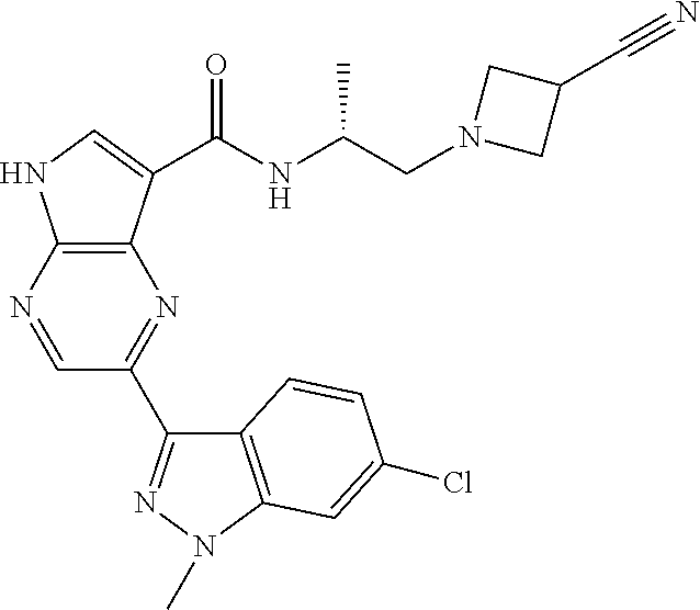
N1=CC(C2=NN(C)C3=C2C=CC(Cl)=C3)=NC2=C1NC=C2C(NC(CN1CC(C#N)C1)C)=O
